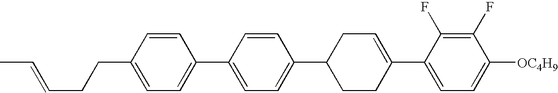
C1(F)=C(F)C(C2=CCC(C3=CC=C(C4=CC=C(CCC=CC)C=C4)C=C3)CC2)=CC=C1[OC4H9]
